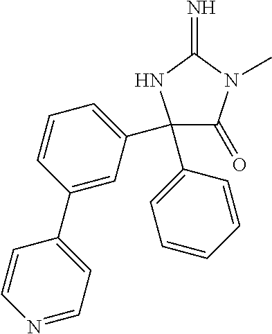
C1(C2=CC=CC=C2)(C2=CC=CC(C3=CC=NC=C3)=C2)C(=O)N(C)C(=N)N1
